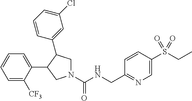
N1(C(NCC2=NC=C(S(CC)(=O)=O)C=C2)=O)CC(C2=CC(Cl)=CC=C2)C(C2=CC=CC=C2[CF3])C1
